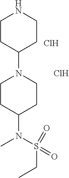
Cl.Cl.C1CC(N2CCC(N(C)S(=O)(CC)=O)CC2)CCN1
